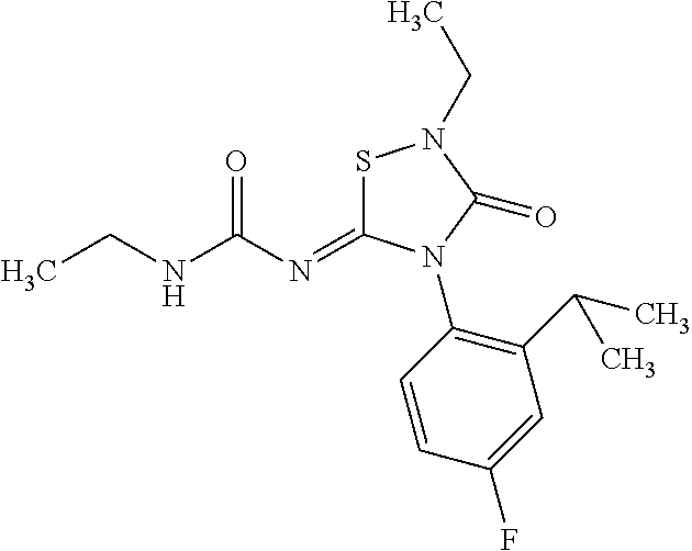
C(NC(N=C1SN(CC)C(=O)N1C1=C(C(C)C)C=C(F)C=C1)=O)C
